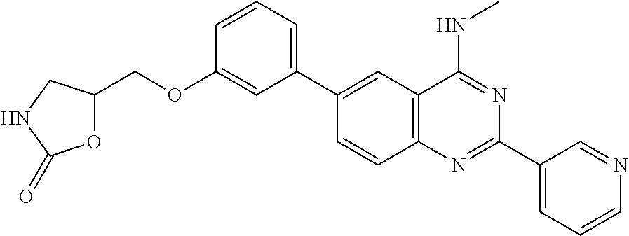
C1(C2=CC3=C(C=C2)N=C(C2=CC=CN=C2)N=C3NC)=CC=CC(OCC2OC(=O)NC2)=C1
